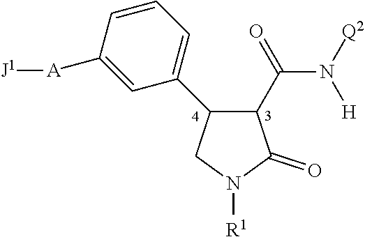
C1(C(=O)N([Q2])[H])C(C2=CC=CC([A][J1])=C2)CN([R1])C1=O
